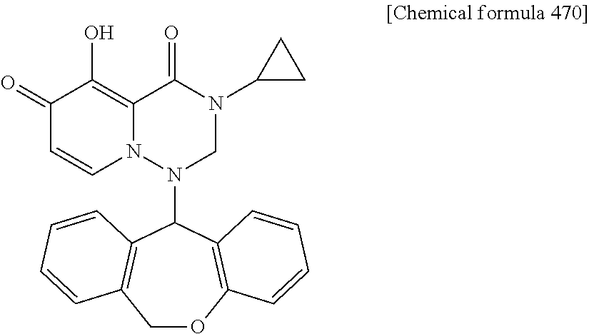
C1(=O)C=CN2C(=C1O)C(=O)N(C1CC1)CN2C1C2=C(COC3=C1C=CC=C3)C=CC=C2
